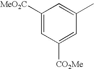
C1([MeO2C])=CC([CO2Me])=CC(C)=C1
